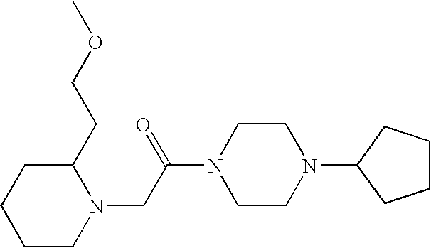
C1CN(CC(=O)N2CCN(C3CCCC3)CC2)C(CCOC)CC1
